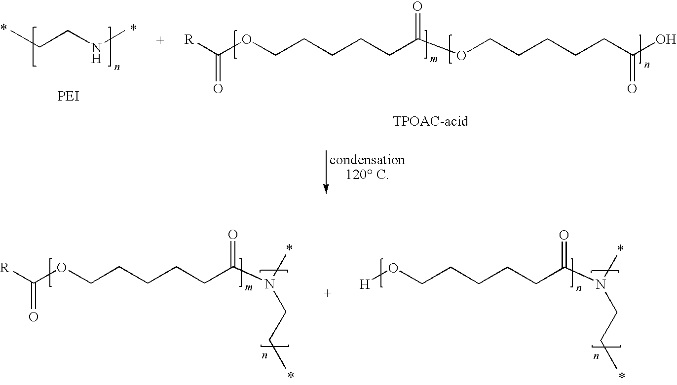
CCCNC.[R]C(OCCCCCC(OCCCCCC(O)=O)=O)=O.C(OCCCCCC(N(C)CCC)=O)([R])=O.[H]OCCCCCC(N(C)CCC)=O
